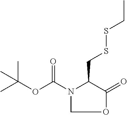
N1(C(OC(C)(C)C)=O)C(CSSCC)C(=O)OC1
